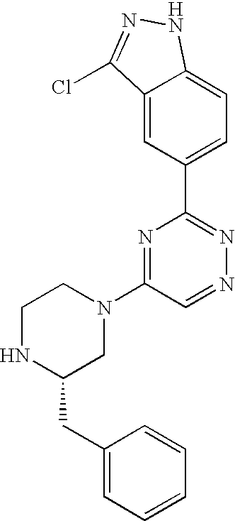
C1NC(CC2=CC=CC=C2)CN(C2=NC(C3=CC=C4C(=C3)C(Cl)=NN4)=NN=C2)C1
